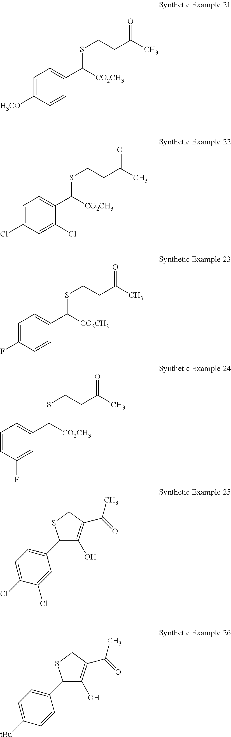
C1=C([H3CO])C=CC(C([CO2CH3])SCCC(C)=O)=C1.C1=C(Cl)C=C(Cl)C(C([CO2CH3])SCCC(C)=O)=C1.C1=C(F)C=CC(C([CO2CH3])SCCC(C)=O)=C1.C1=CC(F)=CC(C([CO2CH3])SCCC(C)=O)=C1.C1(C2=CC=C(Cl)C(Cl)=C2)C(O)=C(C(C)=O)CS1.C1(C2=CC=C([tBu])C=C2)C(O)=C(C(C)=O)CS1
